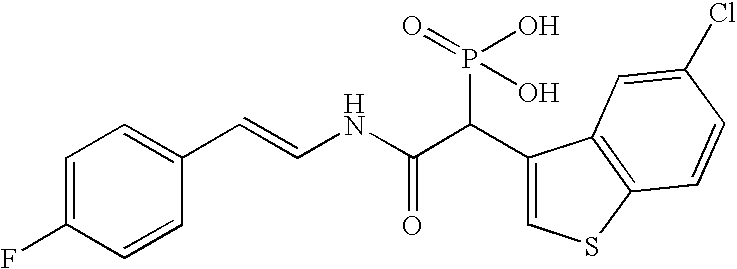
C1=C(F)C=CC(C=CNC(C(C2=CSC3=C2C=C(Cl)C=C3)P(=O)(O)O)=O)=C1
